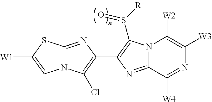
N12C(=NC(C3=C(S([R1])=O)N4C(=N3)C([W4])=NC([W3])=C4[W2])=C1Cl)SC([W1])=C2
